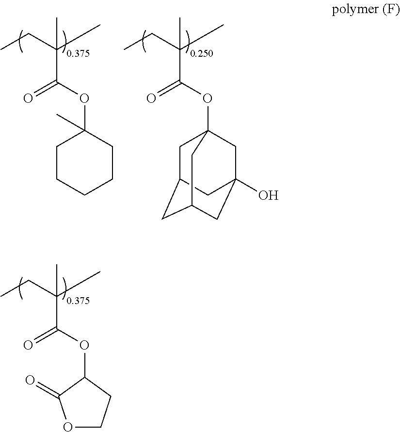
CCC(C)(C)C(OC1(C)CCCCC1)=O.CCC(C)(C)C(OC12CC3CC(CC(O)(C1)C3)C2)=O.CCC(C)(C)C(OC1C(=O)OCC1)=O
